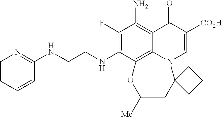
C1(F)=C(NCCNC2=NC=CC=C2)C2=C3C(=C1N)C(=O)C([CO2H])=CN3C1(CC([Me])O2)CCC1
